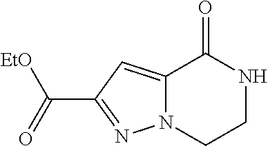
N12C(=CC(C([EtO])=O)=N1)C(=O)NCC2
